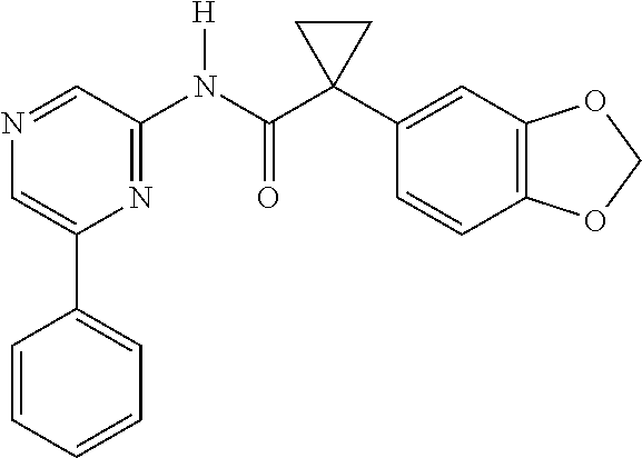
N1=CC(N(C(C2(C3=CC4=C(C=C3)OCO4)CC2)=O)[H])=NC(C2=CC=CC=C2)=C1
